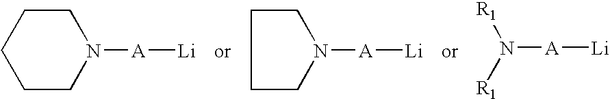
C1N([A][Li])CCCC1.C1N([A][Li])CCC1.[R1]N([R1])[A][Li]
